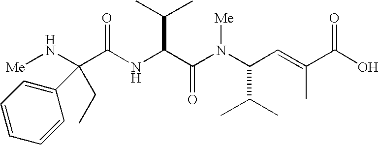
N(C(C(N(C(C(C)C)C=C(C)C(O)=O)[Me])=O)C(C)C)C(C(N[Me])(CC)C1=CC=CC=C1)=O
